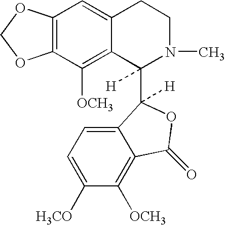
C12=CC3=C(C([OCH3])=C1C(C1([H])C4=CC=C([H3CO])C([OCH3])=C4C(=O)O1)([H])N(C)CC2)OCO3
